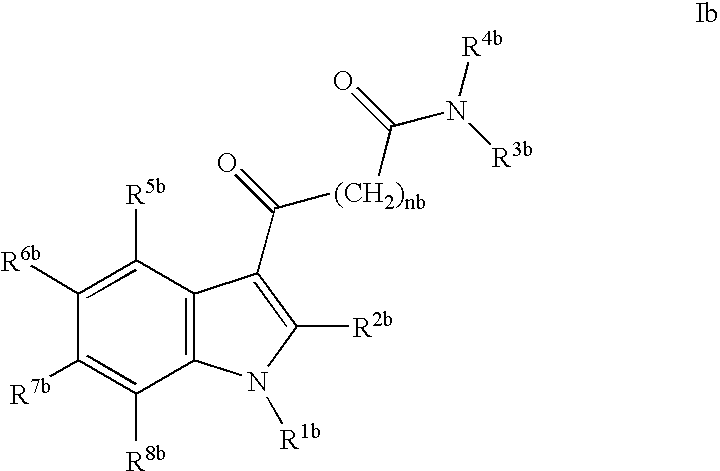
C1([R6b])=C([R5b])C2=C(C([R8b])=C1[R7b])N([R1b])C([R2b])=C2C(=O)[(CH2)nb]C(=O)N([R4b])[R3b]
